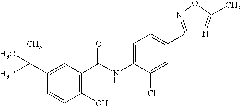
C1=C(C(C)(C)C)C=CC(O)=C1C(NC1=CC=C(C2=NOC(C)=N2)C=C1Cl)=O
